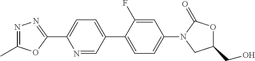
C1(C)=NN=C(C2=CC=C(C3=CC=C(N4CC(CO)OC4=O)C=C3F)C=N2)O1
